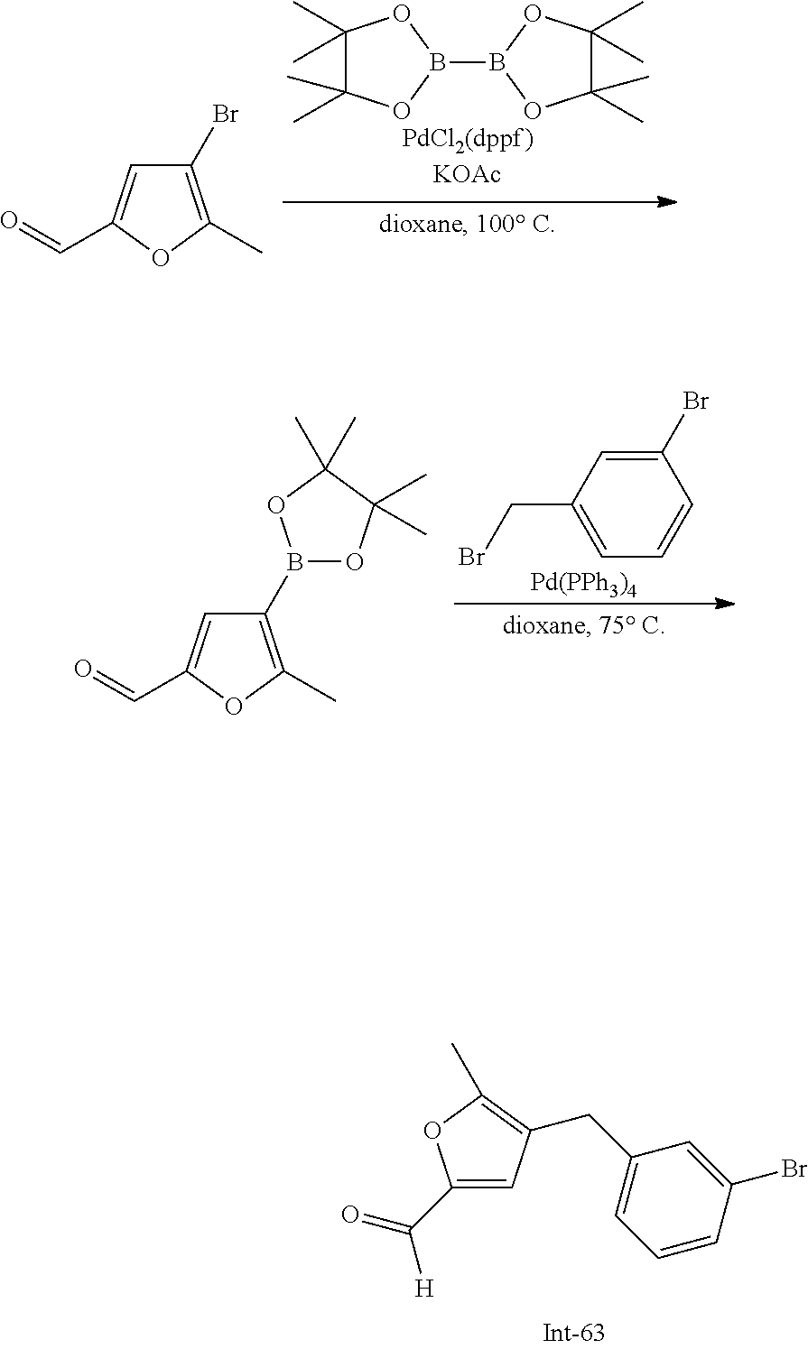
C1(Br)=C(C)OC(C=O)=C1.B1(B2OC(C)(C)C(C)(C)O2)OC(C)(C)C(C)(C)O1.C1(B2OC(C)(C)C(C)(C)O2)=C(C)OC(C=O)=C1.C1(CBr)=CC=CC(Br)=C1.[Pd(PPh3)4].C1(C(=O)[H])=CC(CC2=CC=CC(Br)=C2)=C(C)O1
